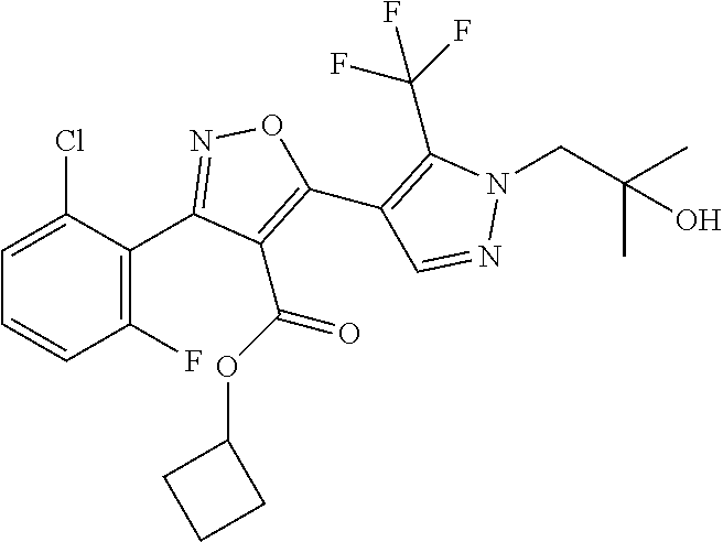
C1=CC(F)=C(C2=NOC(C3=C(C(F)(F)F)N(CC(C)(C)O)N=C3)=C2C(=O)OC2CCC2)C(Cl)=C1
